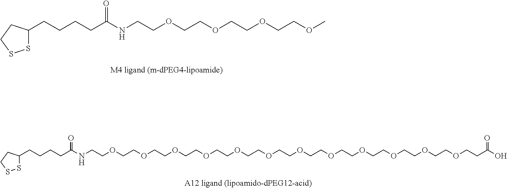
C1(CCCCC(NCCOCCOCCOCCOC)=O)SSCC1.C1(CCCCC(NCCOCCOCCOCCOCCOCCOCCOCCOCCOCCOCCOCCOCCC(=O)O)=O)SSCC1
